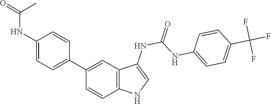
O=C(NC1=CNC2=C1C=C(C1=CC=C(NC(C)=O)C=C1)C=C2)NC1=CC=C(C(F)(F)F)C=C1
